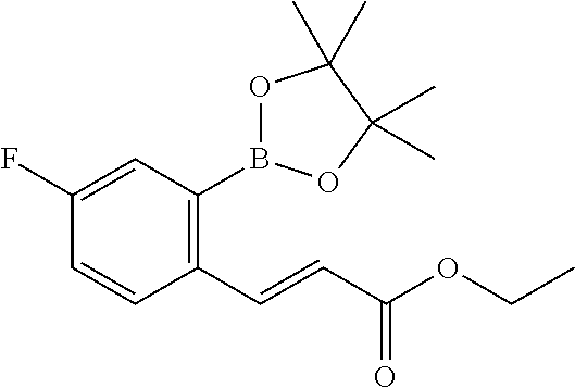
C1(C=CC(OCC)=O)=C(B2OC(C)(C)C(C)(C)O2)C=C(F)C=C1
